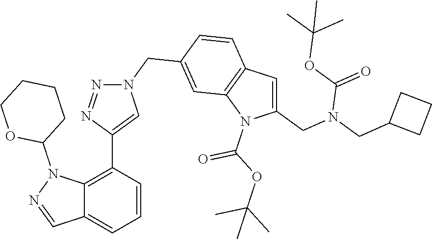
C12=C(C3=CN(CC4=CC5=C(C=C4)C=C(CN(CC4CCC4)C(OC(C)(C)C)=O)N5C(OC(C)(C)C)=O)N=N3)C=CC=C1C=NN2C1CCCCO1
